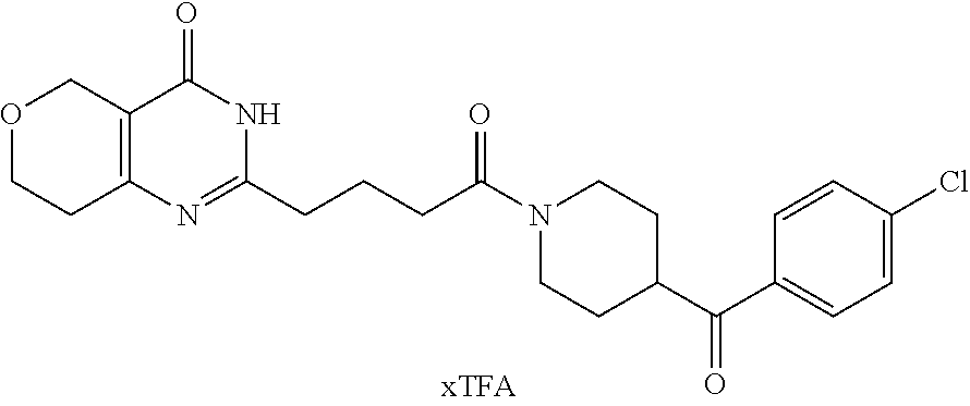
O1CCC2=C(C1)C(=O)NC(CCCC(N1CCC(C(C3=CC=C(Cl)C=C3)=O)CC1)=O)=N2
